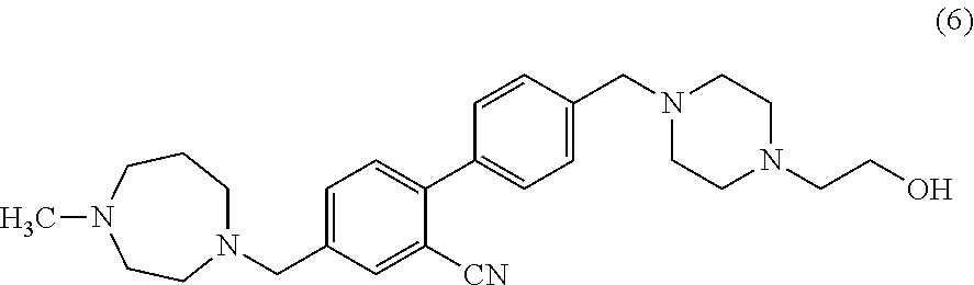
N1(CC2=CC=C(C3=CC=C(CN4CCN(CCO)CC4)C=C3)C([CN])=C2)CCCN(C)CC1
